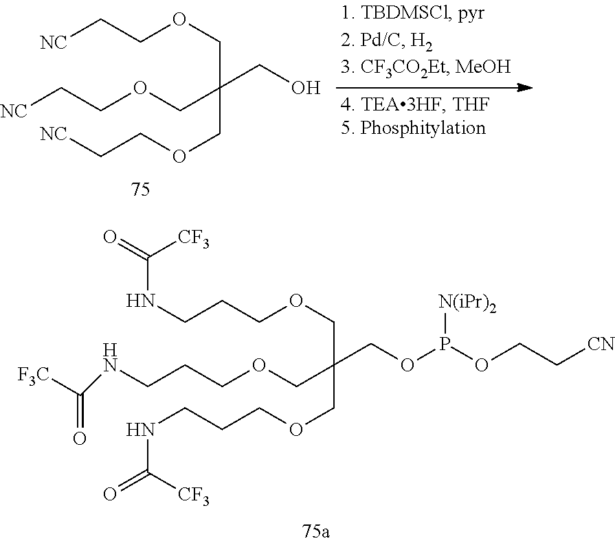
[NC]CCOCC(COCC[NC])(COCC[NC])CO.C(CCOCC(COCCCNC(=O)[CF3])(COCCCNC(=O)[CF3])COP(OCC[CN])[N(iPr)2])NC([F3C])=O
